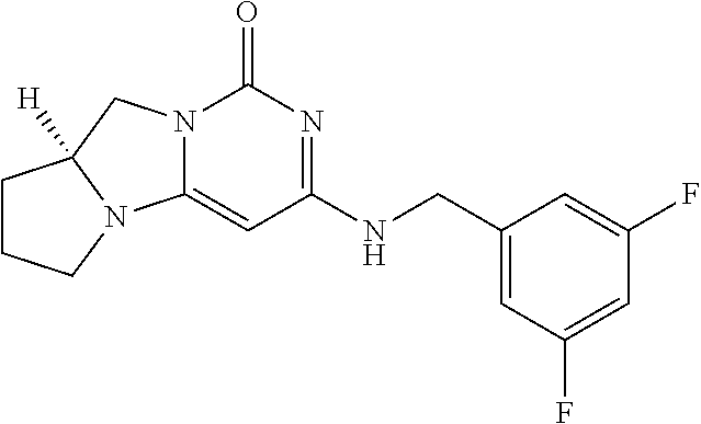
C1(CNC2=NC(=O)N3C(=C2)N2C([H])(C3)CCC2)=CC(F)=CC(F)=C1
